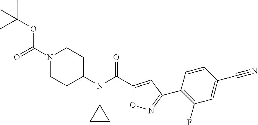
C1=CC(C2=NOC(C(N(C3CCN(C(=O)OC(C)(C)C)CC3)C3CC3)=O)=C2)=C(F)C=C1C#N
